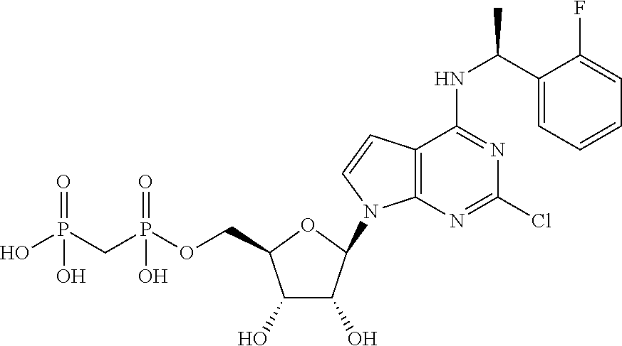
C1(O)C(O)C(N2C3=C(C=C2)C(NC(C2=CC=CC=C2F)C)=NC(Cl)=N3)OC1COP(CP(O)(=O)O)(=O)O
